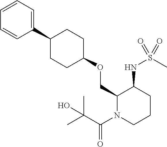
C1(OCC2C(NS(C)(=O)=O)CCCN2C(C(C)(C)O)=O)CCC(C2=CC=CC=C2)CC1
